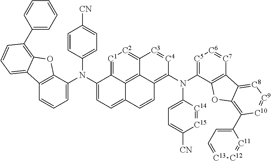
N(C1=CC=C2C3=C4C(=C(N(C5=[C5][C6]=[C7]C6=C5OC5=C(C7=CC=[C13][C12]=[C11]7)[C10]=[C9][C8]=C65)C5=CC=C([CN])[C15]=[C14]5)[C4]=[C3]C4=[C2][C1]=C13)C=C2)(C1=CC=CC2=C1OC1=C(C3=CC=CC=C3)C=CC=C21)C1=CC=C([CN])C=C1
